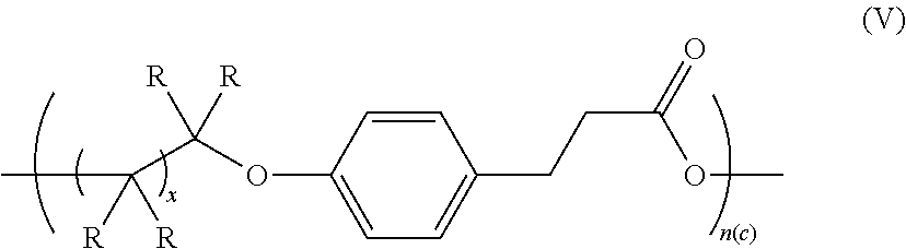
O(C(C(C)([R])[R])([R])[R])C1=CC=C(CCC(=O)OC)C=C1
